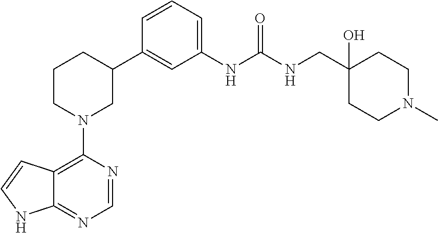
C12=C(N3CC(C4=CC(NC(NCC5(O)CCN(C)CC5)=O)=CC=C4)CCC3)N=CN=C1NC=C2
